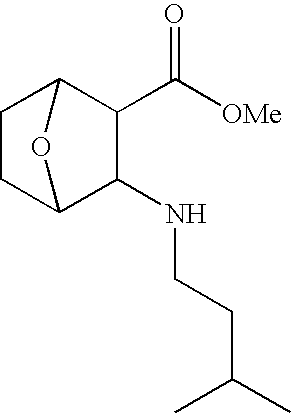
C1(NCCC(C)C)C2CCC(C1C(=O)[OMe])O2
